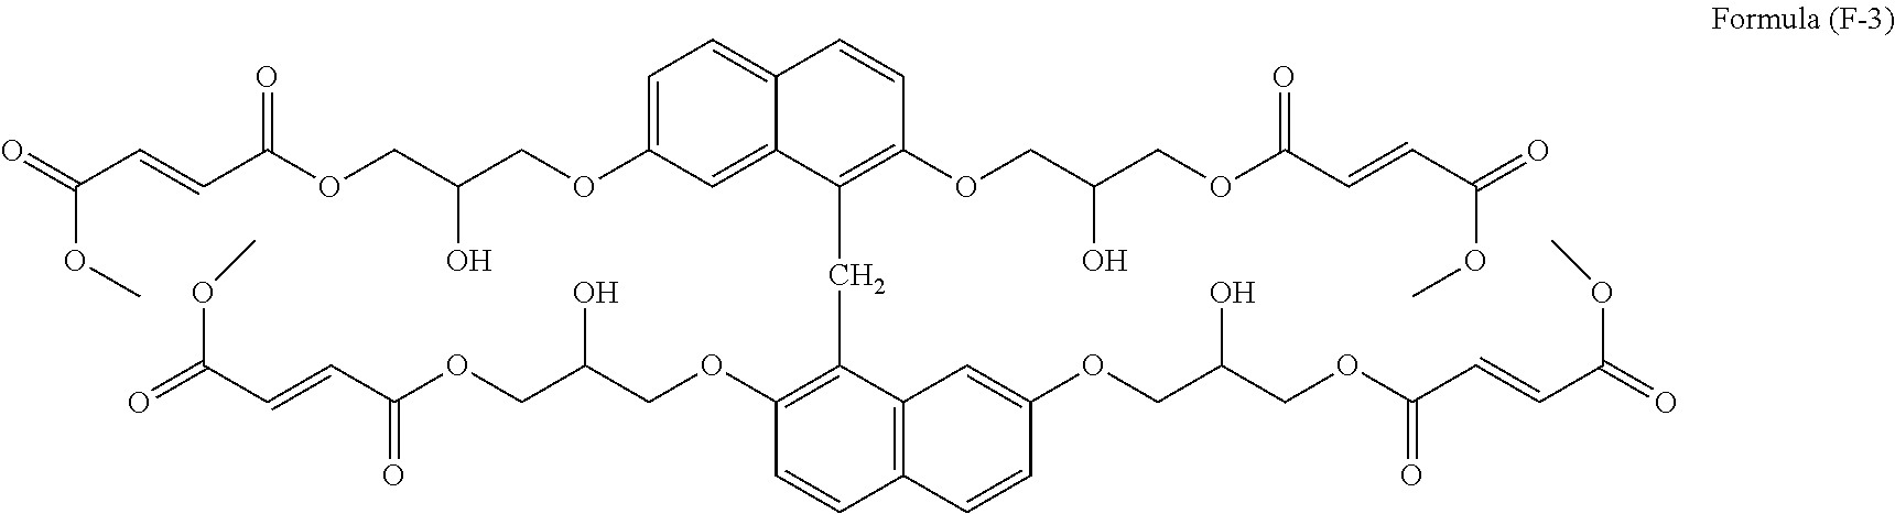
C1=C(OCC(COC(C=CC(=O)OC)=O)O)C=C2C(=C1)C=CC(OCC(COC(C=CC(=O)OC)=O)O)=C2CC1=C(OCC(COC(C=CC(=O)OC)=O)O)C=CC2=C1C=C(OCC(COC(C=CC(=O)OC)=O)O)C=C2
